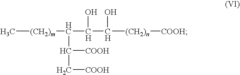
C[(CH2)m]C(C(C(O)[(CH2)n][COOH])O)C([COOH])C[COOH]
